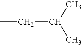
C(C)(C)CC
